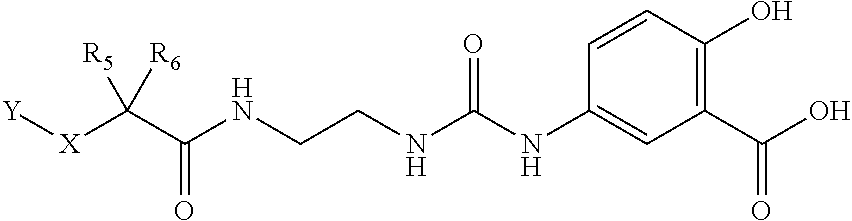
C1(C(O)=O)=C(O)C=CC(NC(NCCNC(C([X][Y])([R6])[R5])=O)=O)=C1
